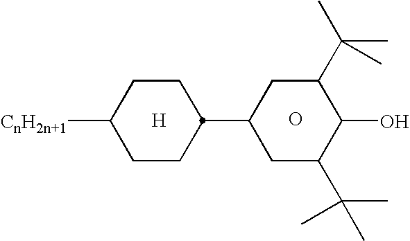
[H].C1CC([CnH2n+1])CCC1C1CC(C(C)(C)C)C(O)C(C(C)(C)C)C1.O
